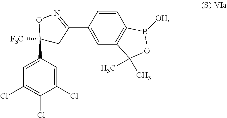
C1=C(C2([F3C])CC(C3=CC4=C(C=C3)B([OH])OC4(C)C)=NO2)C=C(Cl)C(Cl)=C1Cl
